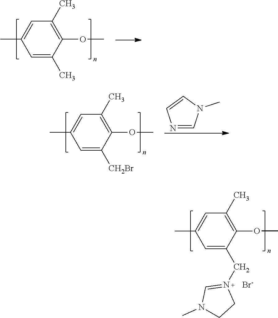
CC1=CC(C)=C(OC)C(CN2=CN(C)CC2)=C1.[Br-].CC1=CC(C)=C(OC)C(C)=C1.CC1=CC(C)=C(OC)C([CH2Br])=C1.N1=CN(C)C=C1
